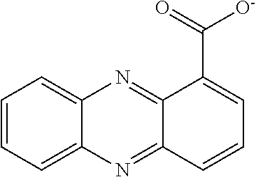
C1=CC=C2C(=C1)N=C1C(=N2)C=CC=C1C(=O)[O-]
